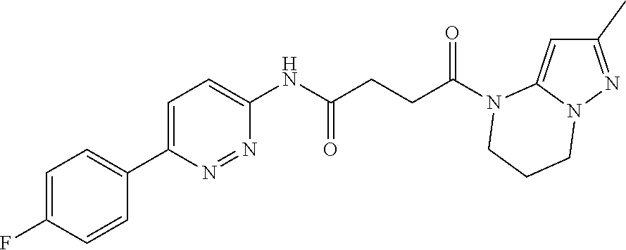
C1(C)=NN2C(=C1)N(C(CCC(NC1=CC=C(C3=CC=C(F)C=C3)N=N1)=O)=O)CCC2
